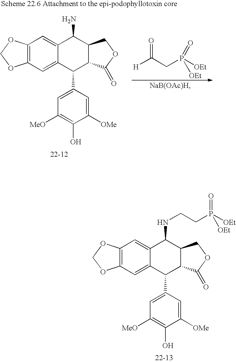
C1=C(C2C3C(C(NCCP([OEt])(=O)[OEt])C4=CC5=C(C=C24)OCO5)COC3=O)C=C([OMe])C(O)=C1[MeO].[H]C(CP([OEt])(=O)[OEt])=O.C1=C(C2C3C(C(N)C4=CC5=C(C=C24)OCO5)COC3=O)C=C([OMe])C(O)=C1[MeO]
